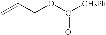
C=CCOC([CH2Ph])=O
